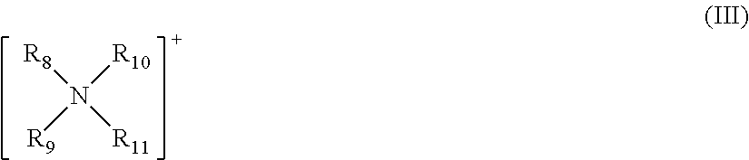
[R8]N([R11])([R10])[R9]
